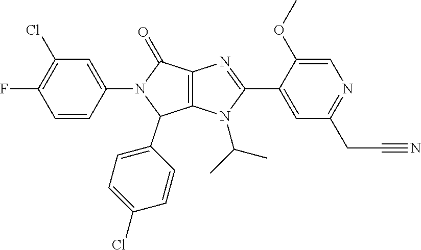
C1=CC(N2C(=O)C3=C(C2C2=CC=C(Cl)C=C2)N(C(C)C)C(C2=CC(CC#N)=NC=C2OC)=N3)=CC(Cl)=C1F
